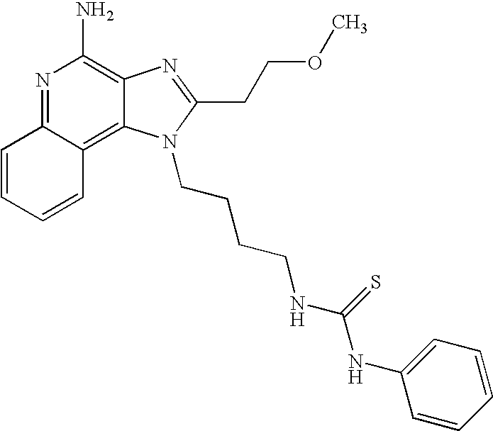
N1=C2C(=C3C(=C1N)N=C(CCOC)N3CCCCNC(=S)NC1=CC=CC=C1)C=CC=C2
